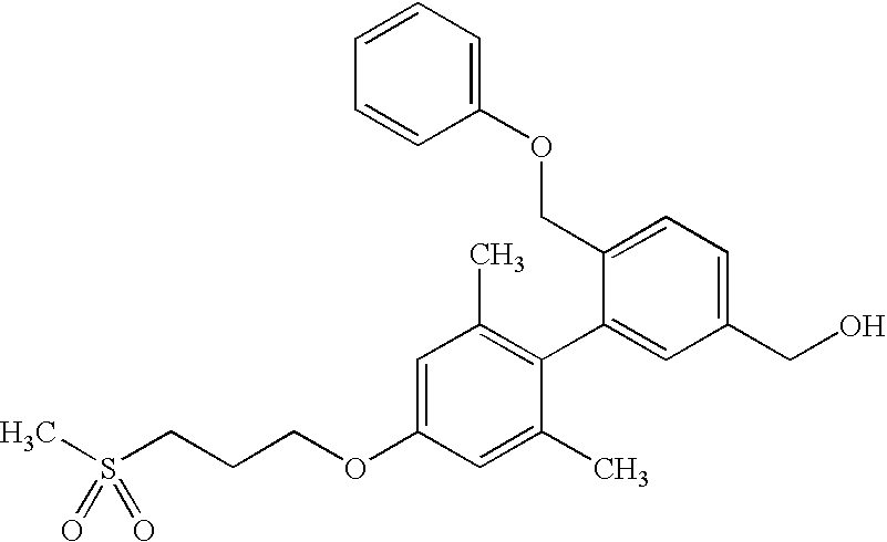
C1=C(OCCCS(C)(=O)=O)C=C(C)C(C2=CC(CO)=CC=C2COC2=CC=CC=C2)=C1C
